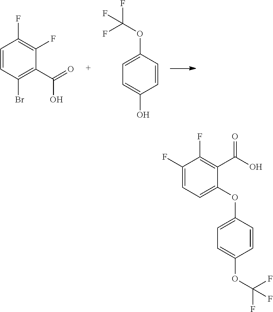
OC1=CC=C(OC(F)(F)F)C=C1.C1(F)=C(F)C=CC(Br)=C1C(O)=O.C1(F)=CC=C(OC2=CC=C(OC(F)(F)F)C=C2)C(C(O)=O)=C1F
